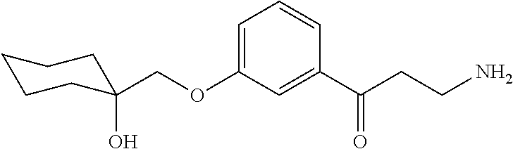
C(OC1=CC=CC(C(CCN)=O)=C1)C1(O)CCCCC1
